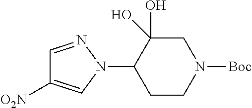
C1=NN(C2CCN([Boc])CC2(O)O)C=C1[O2N]
